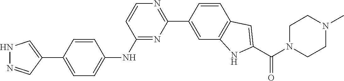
N1(C(C2=CC3=C(C=C(C4=NC=CC(NC5=CC=C(C6=CNN=C6)C=C5)=N4)C=C3)N2)=O)CCN(C)CC1
